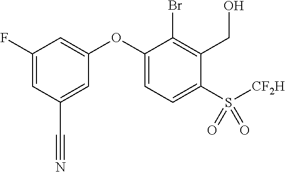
C1(F)=CC(C#N)=CC(OC2=CC=C(S([CF2H])(=O)=O)C(CO)=C2Br)=C1
